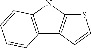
C12=C(NC3=C1C=CS3)C=CC=C2
